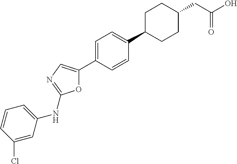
O1C(C2=CC=C(C3CCC(CC(O)=O)CC3)C=C2)=CN=C1NC1=CC=CC(Cl)=C1
